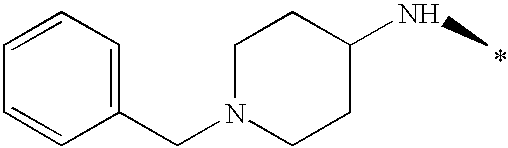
C1N(CC2=CC=CC=C2)CCC(NC)C1
